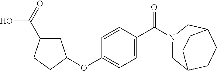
C1=C(C(=O)N2CC3CCC(C2)CC3)C=CC(OC2CC(C(O)=O)CC2)=C1
